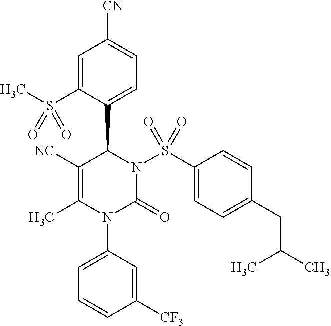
C1=C(S(C)(=O)=O)C(C2N(S(C3=CC=C(CC(C)C)C=C3)(=O)=O)C(=O)N(C3=CC=CC([CF3])=C3)C(C)=C2[NC])=CC=C1[CN]
